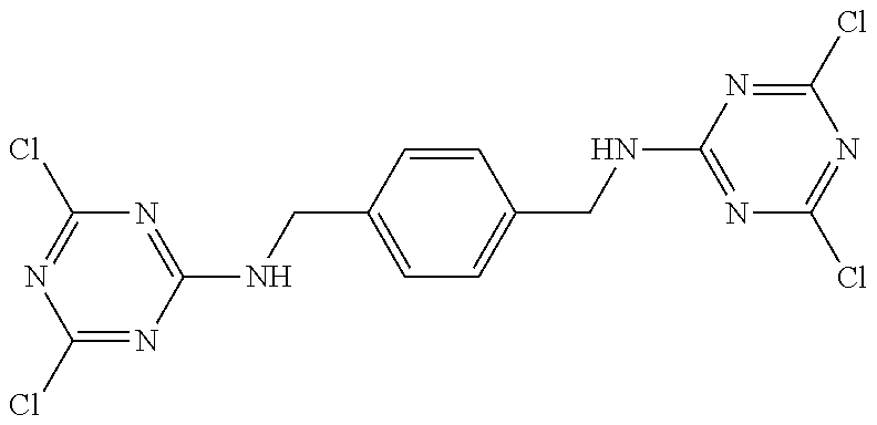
C1(Cl)=NC(NCC2=CC=C(CNC3=NC(Cl)=NC(Cl)=N3)C=C2)=NC(Cl)=N1
